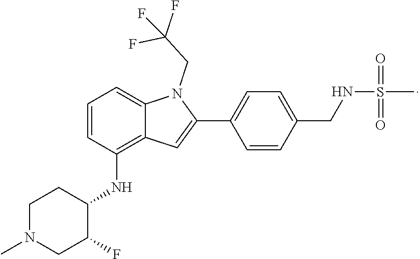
C1N(C)CC(F)C(NC2=C3C(=CC=C2)N(CC(F)(F)F)C(C2=CC=C(CNS(C)(=O)=O)C=C2)=C3)C1
